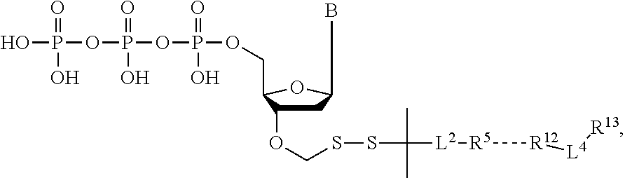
C1C(OCSSC(C)([L2][R5][R12][L4][R13])C)C(COP(OP(=O)(OP(O)(O)=O)O)(=O)O)OC1B
